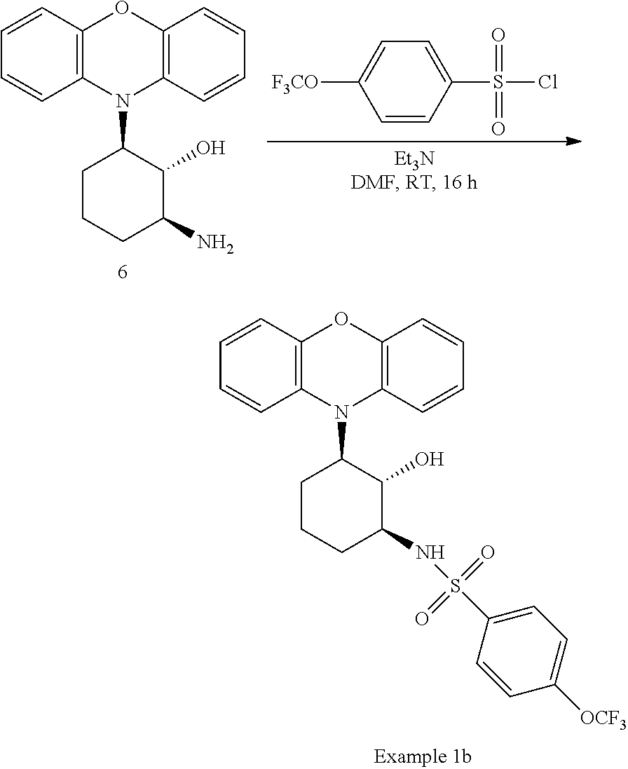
C1=CC2=C(C=C1)N(C1CCCC(NS(C3=CC=C([OCF3])C=C3)(=O)=O)C1O)C1=C(O2)C=CC=C1.C1=CC2=C(C=C1)N(C1CCCC(N)C1O)C1=C(O2)C=CC=C1.C1(S(Cl)(=O)=O)=CC=C([F3CO])C=C1
